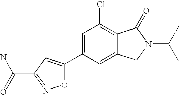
C1=C(C2=CC(C(=O)N)=NO2)C=C2C(=C1Cl)C(=O)N(C(C)C)C2
